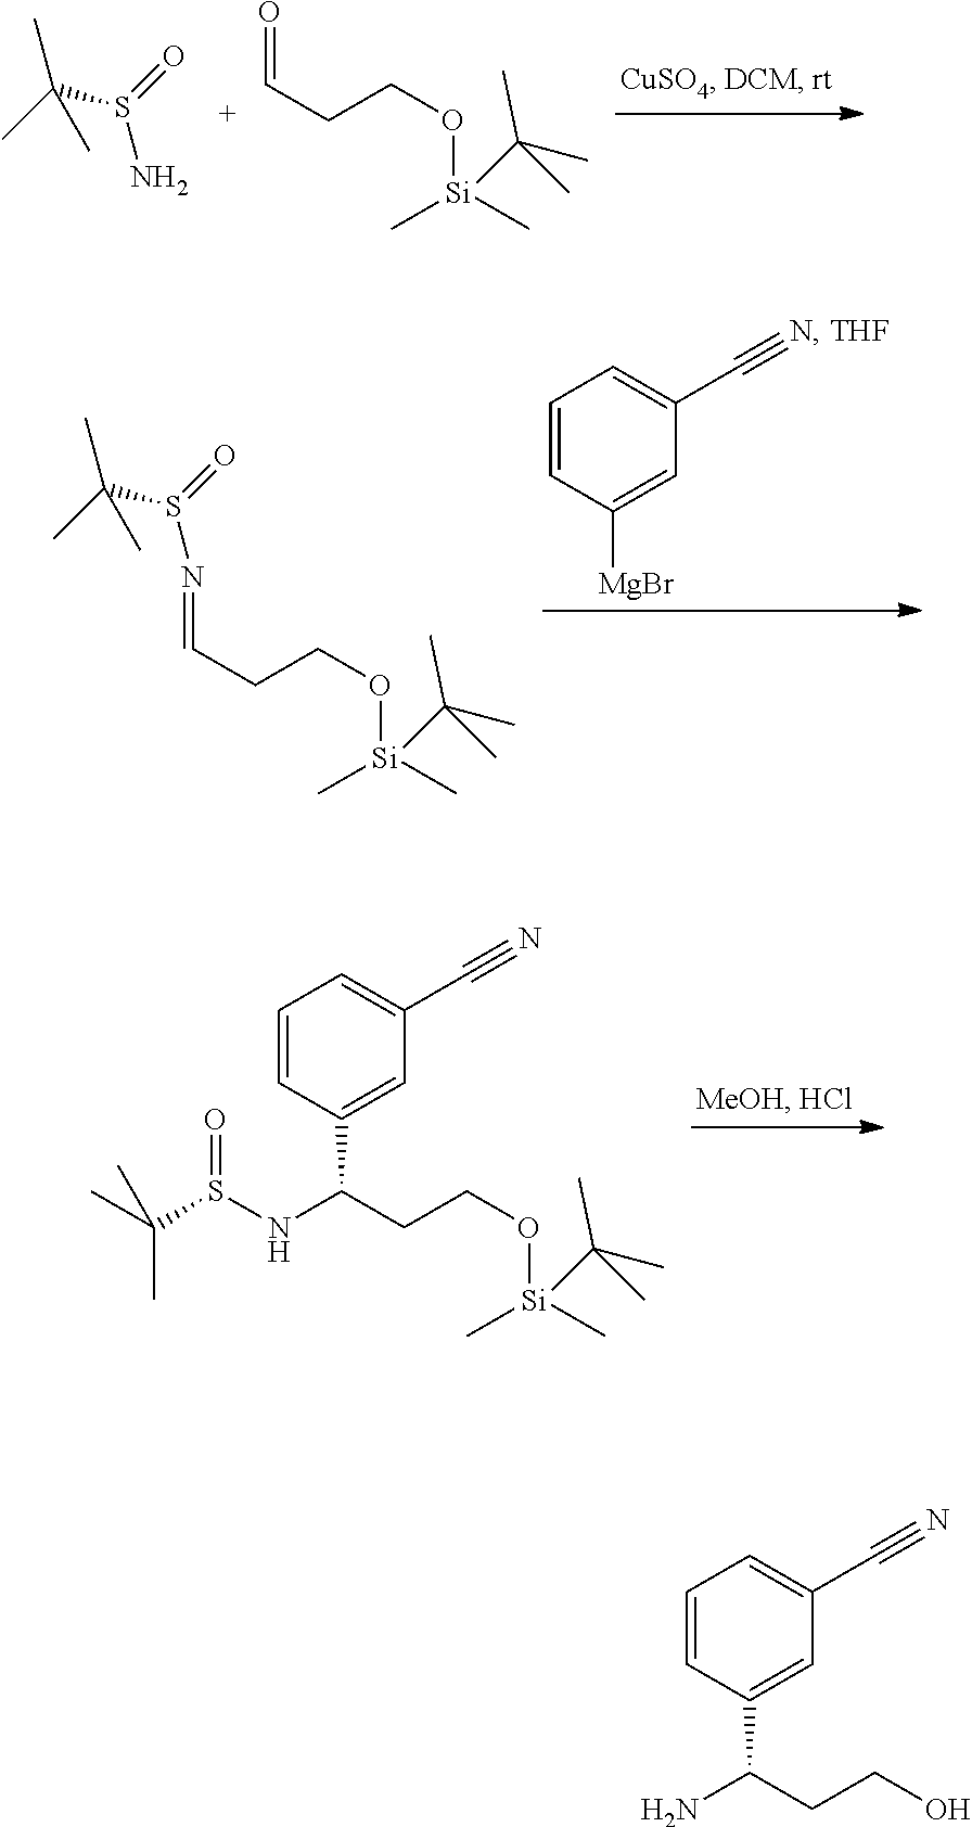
C(S(=O)N)(C)(C)C.O=CCCO[Si](C(C)(C)C)(C)C.C(S(=O)N=CCCO[Si](C(C)(C)C)(C)C)(C)(C)C.C1=CC([MgBr])=CC(C#N)=C1.[THF].C(CCO[Si](C(C)(C)C)(C)C)(NS(C(C)(C)C)=O)C1=CC(C#N)=CC=C1.C(CCO)(N)C1=CC(C#N)=CC=C1
